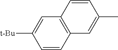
C1=CC2=C(C=C1[t-Bu])C=CC(C)=C2
